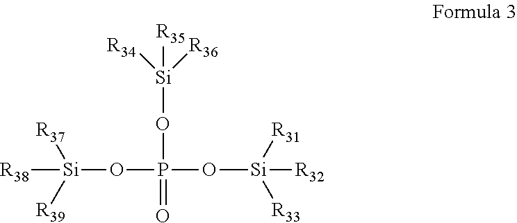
O(P(O[Si]([R33])([R31])[R32])(O[Si]([R35])([R36])[R34])=O)[Si]([R37])([R39])[R38]
